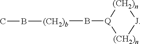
[(CH2)n]1[J][(CH2)n][Q]1B[(CH2)b]BC
